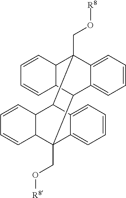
C1=CC=C2C(=C1)C1C3C(C2(CO[R8])C2C4=CC=CC=C4C1(CO[R8])C1C2C=CC=C1)C=CC=C3
